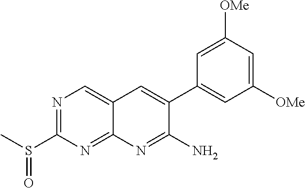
C1(S(C)=O)=NC=C2C(=N1)N=C(N)C(C1=CC([OMe])=CC([OMe])=C1)=C2
